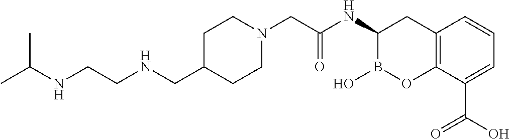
C1C(CNCCNC(C)C)CCN(CC(NC2B(O)OC3=C(C2)C=CC=C3C(O)=O)=O)C1
